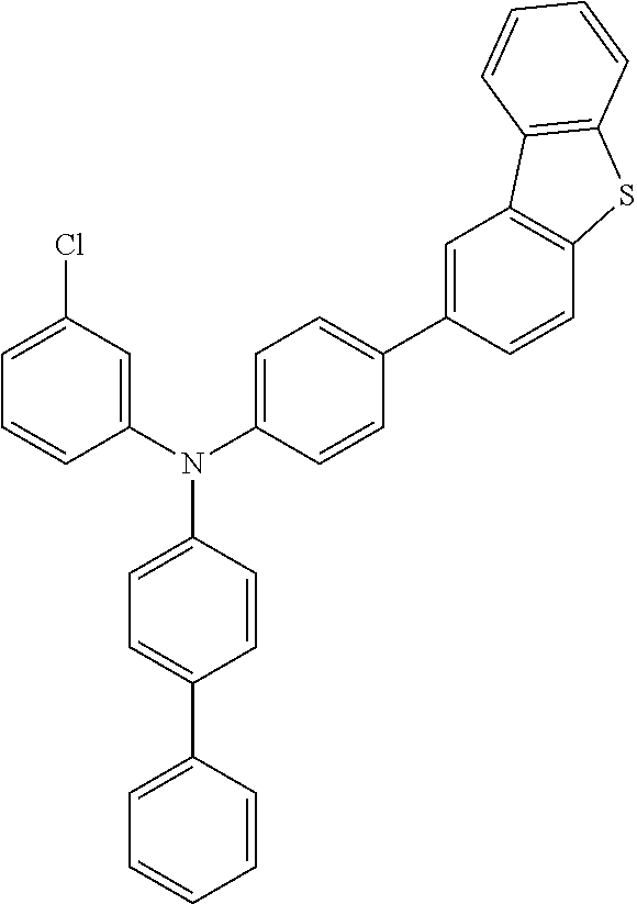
C1=C(Cl)C=C(N(C2=CC=C(C3=CC4=C(C=C3)SC3=C4C=CC=C3)C=C2)C2=CC=C(C3=CC=CC=C3)C=C2)C=C1
